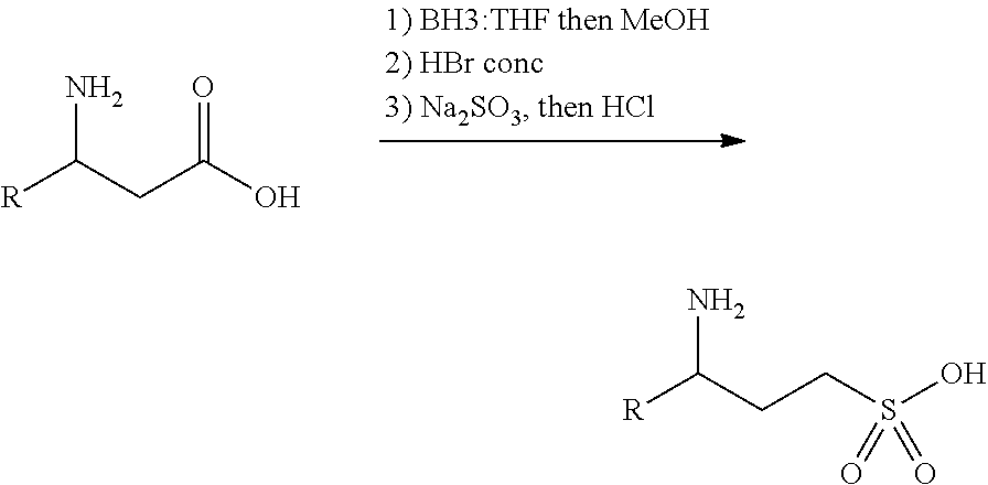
[R]C(CC(O)=O)N.[R]C(CCS(O)(=O)=O)N
